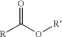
O(C(=O)[R])[R]
